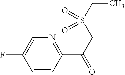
C1=C(F)C=CC(C(=O)CS(CC)(=O)=O)=N1
